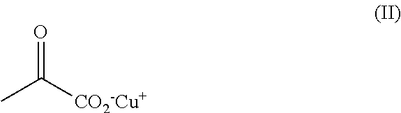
CC([CO2-Cu+])=O
